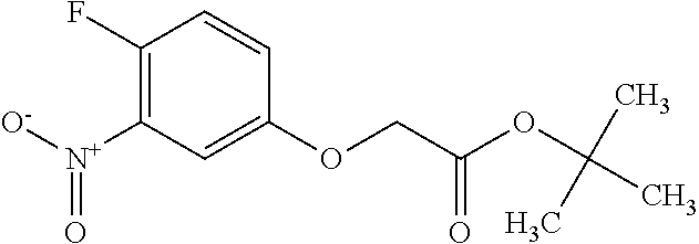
[O-][N+](C1=C(F)C=CC(OCC(OC(C)(C)C)=O)=C1)=O
